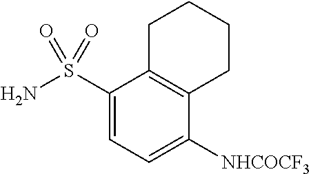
NS(C1=CC=C([NHCOCF3])C2=C1CCCC2)(=O)=O
